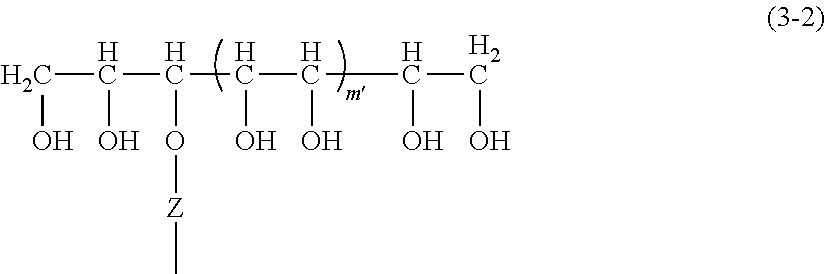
C(C(C(C(C(C(CO)O)O)O)O[Z]C)O)O
